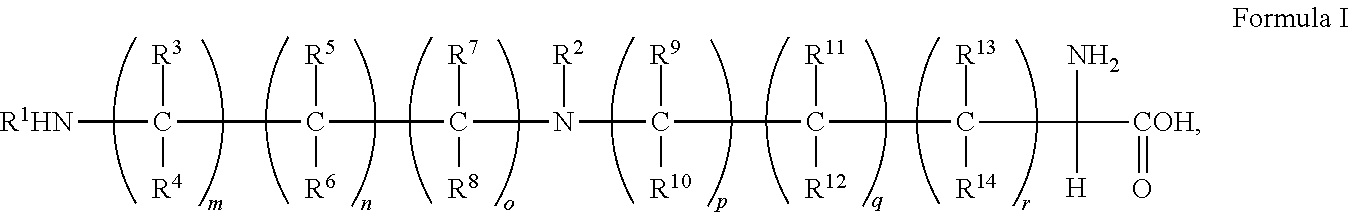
[R1HN]C([R3])([R4])C([R5])([R6])C([R7])([R8])N([R2])C([R9])([R10])C([R11])([R12])C([R13])([R14])C([COH]=O)(N)[H]
